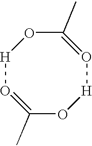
[H]1O=C(C)O[H]O=C(C)O1
